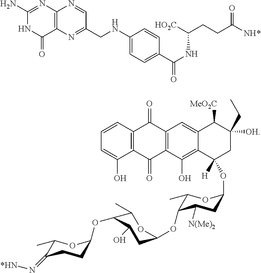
C1(N)=NC2=C(C(=O)N1)N=C(CNC1=CC=C(C(NC(CCC([NH*])=O)[HO2C])=O)C=C1)C=N2.C1=CC2=C(C(O)=C1)C(=O)C1=C(C2=O)C=C2C(=C1O)C([H])(OC1CC([N(Me)2])C(OC3CC(O)C(OC4CCC(=N[*HN])C(C)O4)C(C)O3)C(C)O1)CC([OH])(CC)C2[MeO2C]
